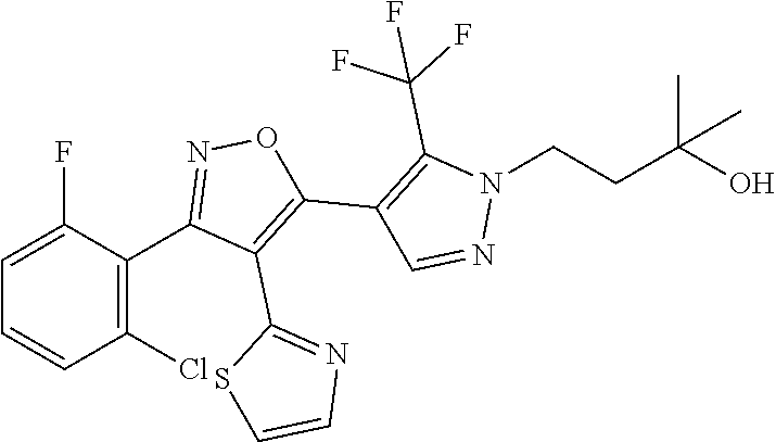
C1=C(F)C(C2=NOC(C3=C(C(F)(F)F)N(CCC(O)(C)C)N=C3)=C2C2=NC=CS2)=C(Cl)C=C1
